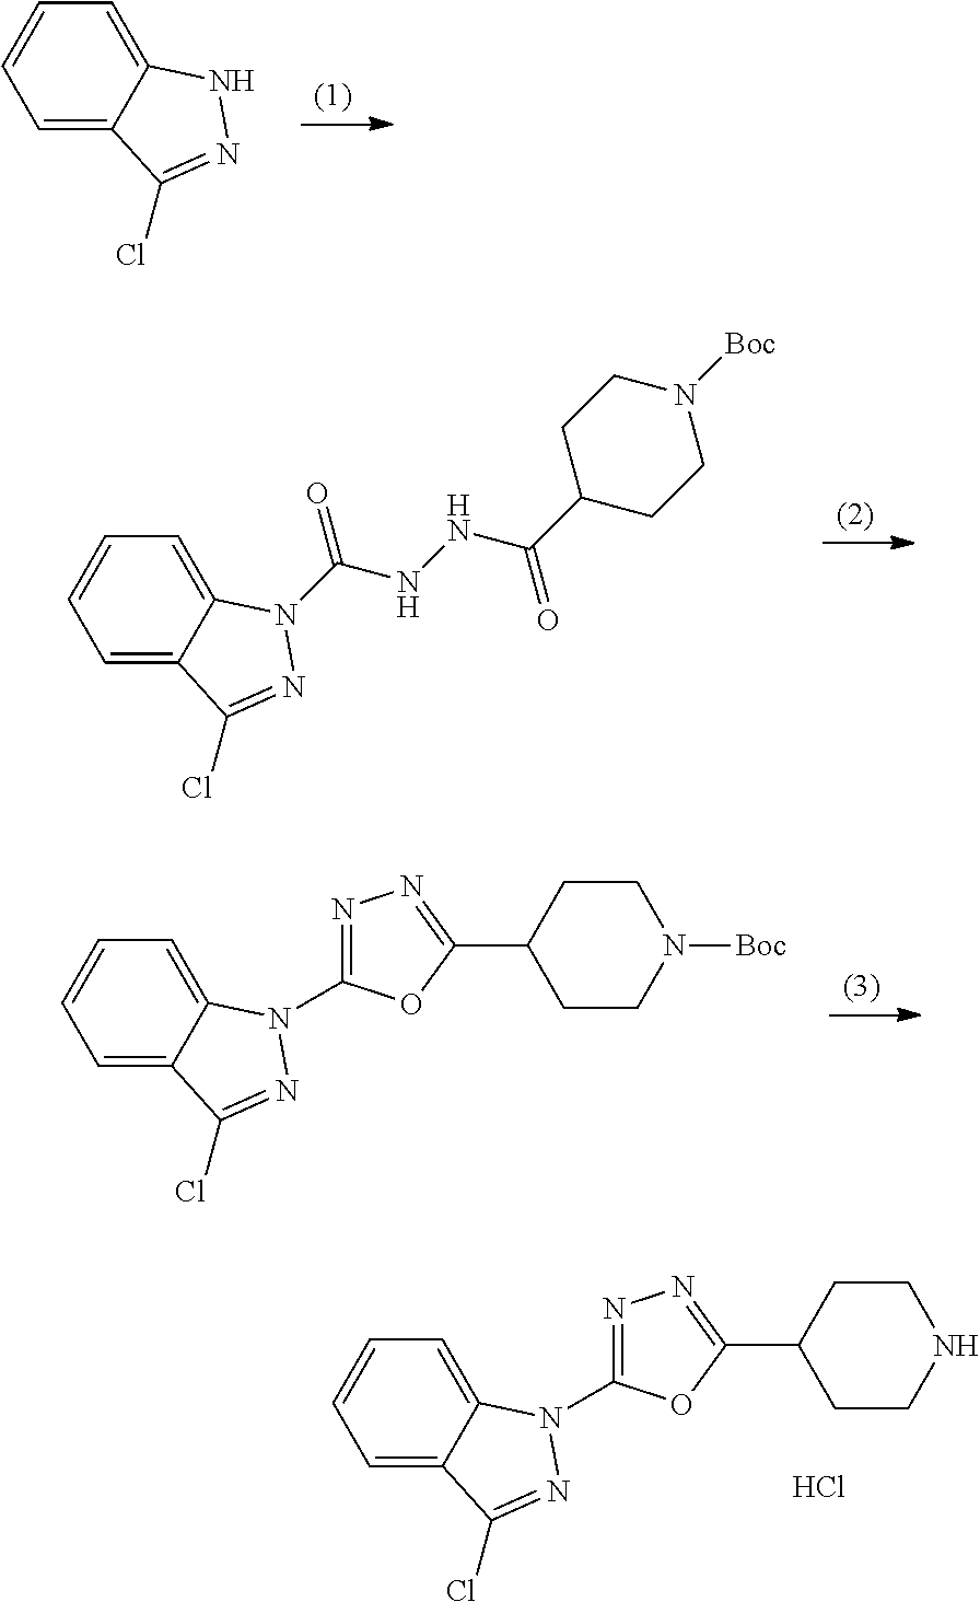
C1=C2C(=CC=C1)NN=C2Cl.C1=C2C(=CC=C1)N(C(NNC(C1CCN([Boc])CC1)=O)=O)N=C2Cl.C1=C2C(=CC=C1)N(C1=NN=C(C3CCN([Boc])CC3)O1)N=C2Cl.C1=C2C(=CC=C1)N(C1=NN=C(C3CCNCC3)O1)N=C2Cl.Cl
